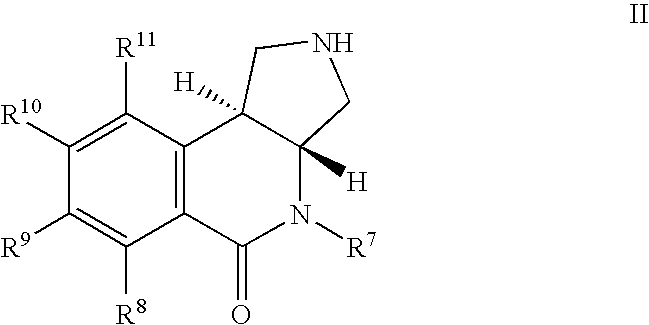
C1([R10])=C([R11])C2=C(C([R8])=C1[R9])C(=O)N([R7])C1([H])C2([H])CNC1
